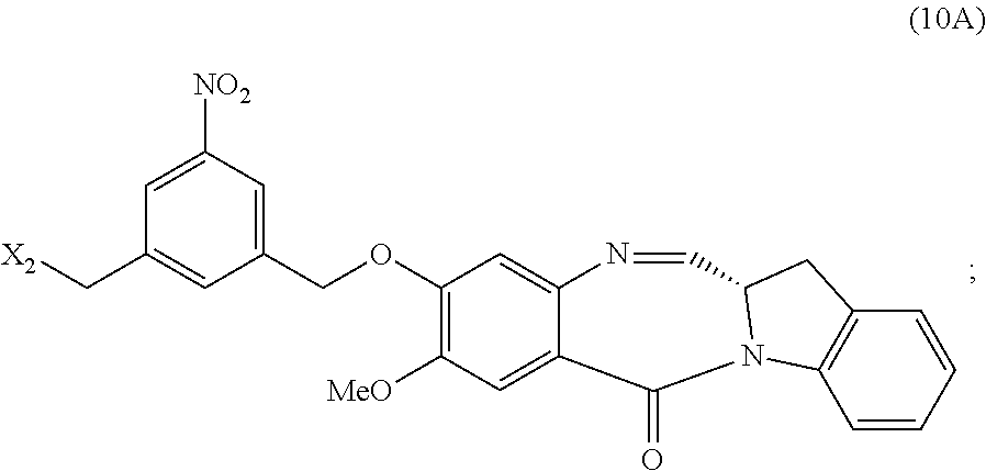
C(OC1=C([MeO])C=C2C(=C1)N=CC1N(C2=O)C2=C(C=CC=C2)C1)C1=CC([NO2])=CC(C[X2])=C1
